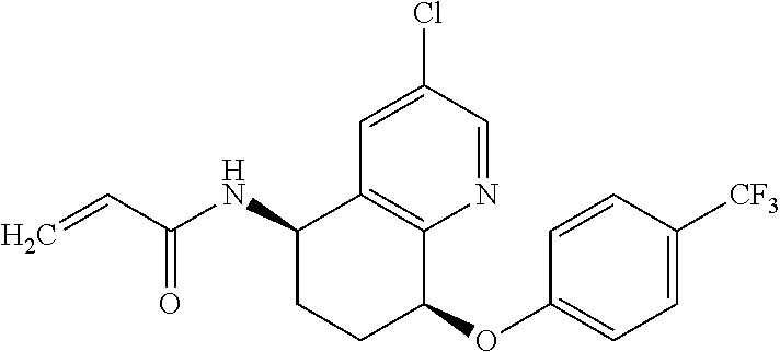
C1(NC(C=C)=O)CCC(OC2=CC=C([CF3])C=C2)C2=C1C=C(Cl)C=N2
